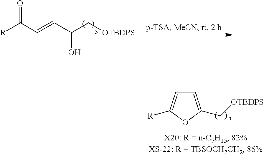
O=C(C=CC(C[OTBDPS])O)[R].C1=C(C[OTBDPS])OC([R])=C1
